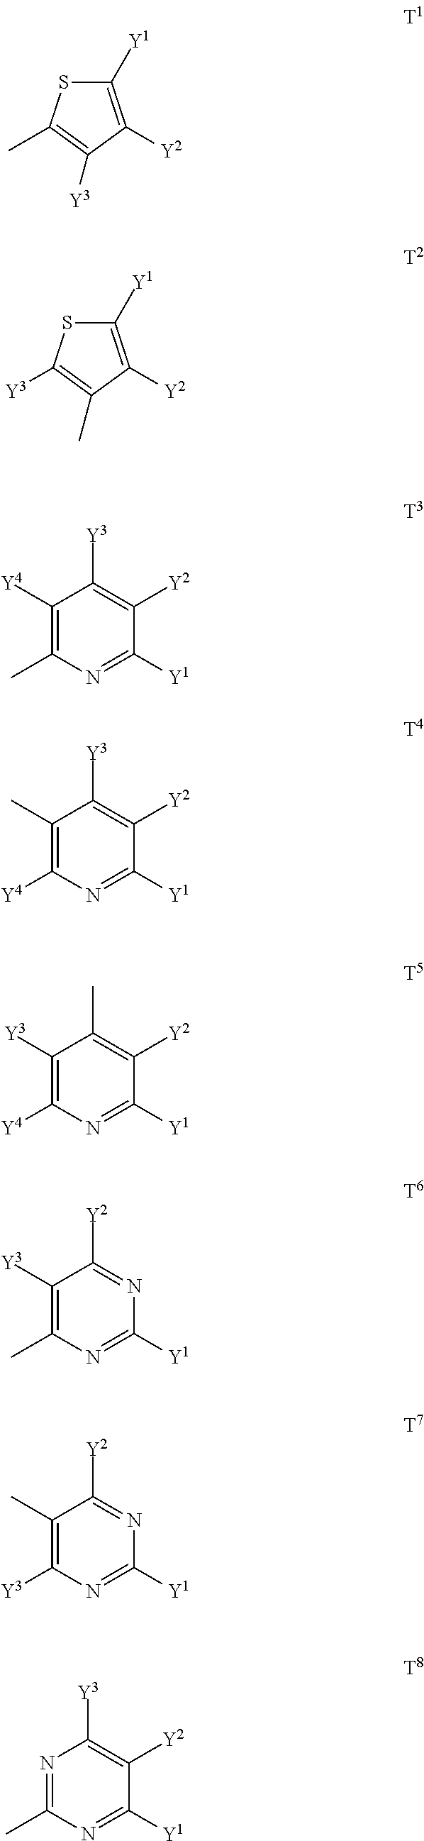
C1([Y1])=C([Y2])C([Y3])=C(C)S1.C1([Y1])=C([Y2])C(C)=C([Y3])S1.C1([Y4])=C(C)N=C([Y1])C([Y2])=C1[Y3].C1(C)=C([Y4])N=C([Y1])C([Y2])=C1[Y3].C1([Y3])=C([Y4])N=C([Y1])C([Y2])=C1C.C1([Y3])=C(C)N=C([Y1])N=C1[Y2].C1(C)=C([Y3])N=C([Y1])N=C1[Y2].N1=C(C)N=C([Y1])C([Y2])=C1[Y3]
